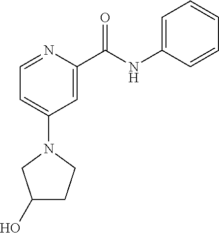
C1=NC(C(=O)NC2=CC=CC=C2)=CC(N2CC(O)CC2)=C1
